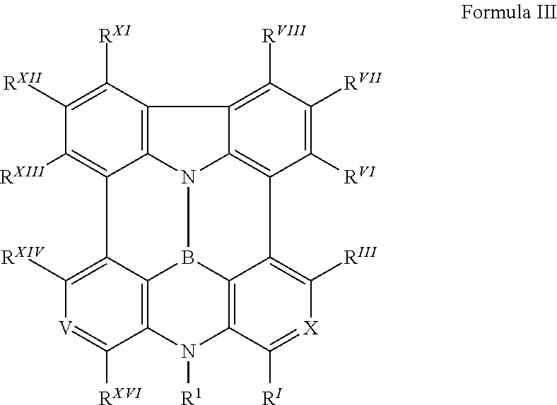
C1([RXI])=C([RXII])C([RXIII])=C2C3=C1C1=C([RVIII])C([RVII])=C([RVI])C4=C1N3B1C3=C(C([RXVI])=[V]C([RXIV])=C23)N([R1])C2=C1C4=C([RIII])[X]=C2[RI]
